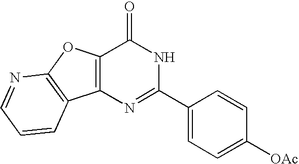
C12=C(N=C(C3=CC=C([OAc])C=C3)NC1=O)C1=C(O2)N=CC=C1
